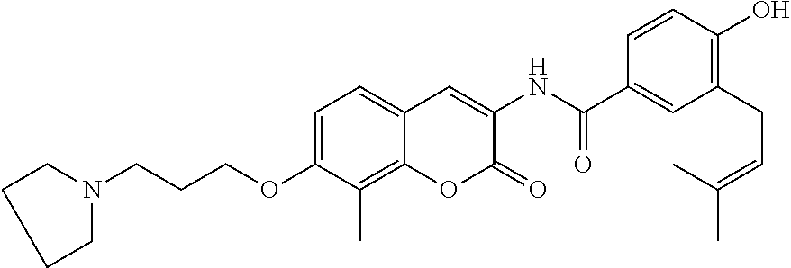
C1(C(NC2=CC3=CC=C(OCCCN4CCCC4)C(C)=C3OC2=O)=O)=CC(CC=C(C)C)=C(O)C=C1
